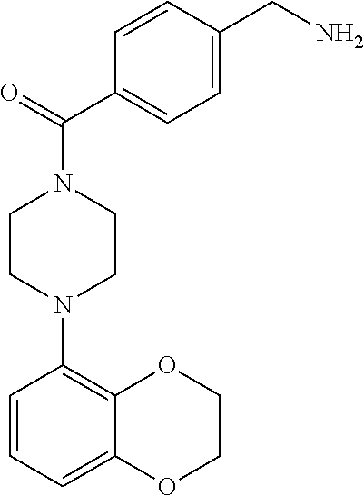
C1COC2=CC=CC(N3CCN(C(C4=CC=C(CN)C=C4)=O)CC3)=C2O1
